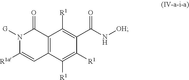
C12=C(C([R1])=C([R1])C(C(N[OH])=O)=C1[R1])C=C([R1a])N([G])C2=O
